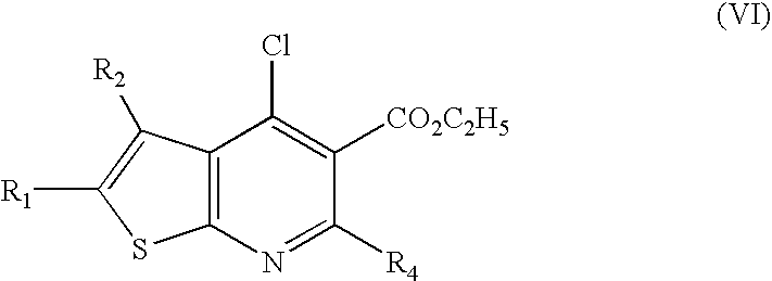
C12=C(C([R2])=C([R1])S1)C(Cl)=C([CO2C2H5])C([R4])=N2
